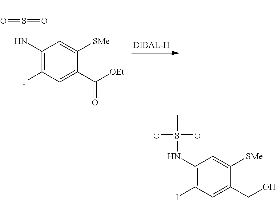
C1(NS(C)(=O)=O)=C(I)C=C(C([OEt])=O)C([SMe])=C1.C1(NS(C)(=O)=O)=C(I)C=C(CO)C([SMe])=C1
